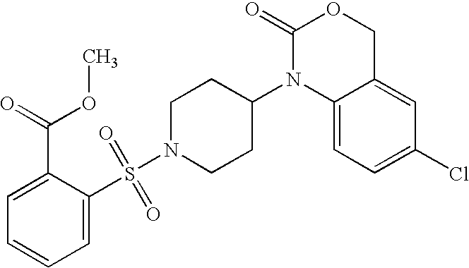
C1(=O)N(C2CCN(S(=O)(=O)C3=CC=CC=C3C(OC)=O)CC2)C2=CC=C(Cl)C=C2CO1
